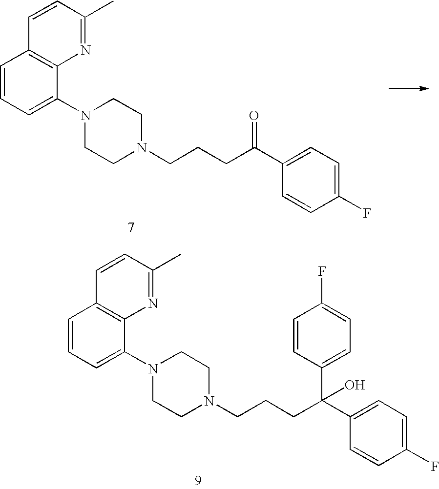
C1(N2CCN(CCCC(C3=CC=C(F)C=C3)=O)CC2)=CC=CC2=C1N=C(C)C=C2.C1(N2CCN(CCCC(C3=CC=C(F)C=C3)(O)C3=CC=C(F)C=C3)CC2)=CC=CC2=C1N=C(C)C=C2
